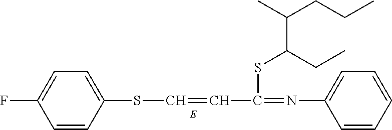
C1=CC(SC=CC(=NC2=CC=CC=C2)SC(CC)C(C)CCC)=CC=C1F
